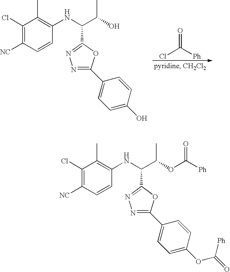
O=C([Ph])Cl.C1(Cl)=C([CN])C=CC(NC(C(O)C)C2=NN=C(C3=CC=C(O)C=C3)O2)=C1C.C1(Cl)=C([CN])C=CC(NC(C(OC([Ph])=O)C)C2=NN=C(C3=CC=C(OC(=O)[Ph])C=C3)O2)=C1C
